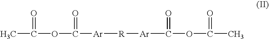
C([Ar][R][Ar]C(OC(C)=O)=O)(OC(C)=O)=O
